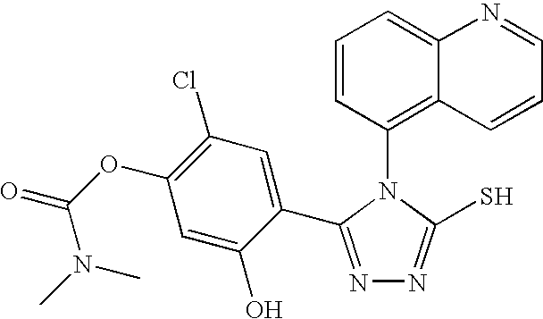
C1=CC(N2C(S)=NN=C2C2=CC(Cl)=C(OC(=O)N(C)C)C=C2O)=C2C(=C1)N=CC=C2
